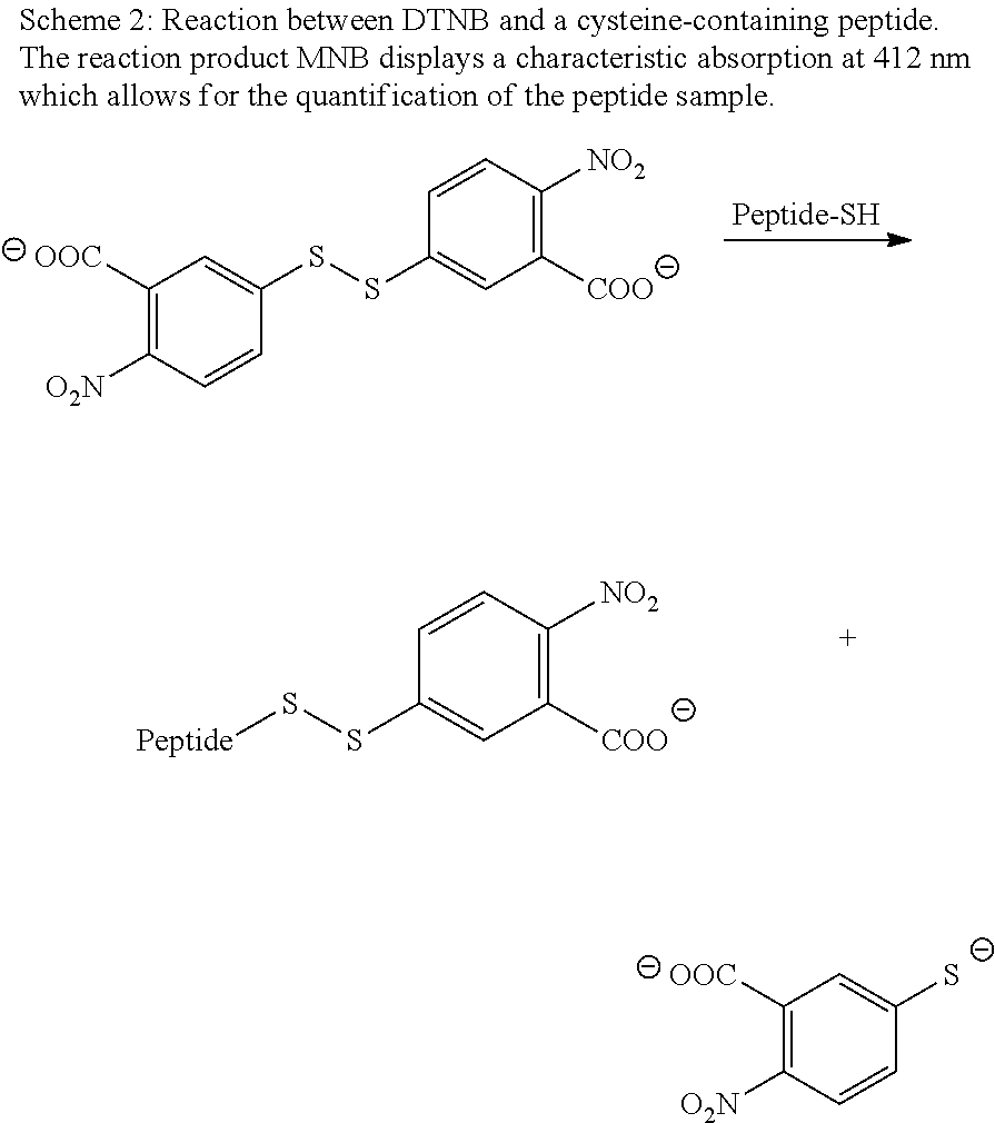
C1([OOC])=C([O2N])C=CC(SSC2=CC([COO])=C([NO2])C=C2)=C1.[Peptide]SSC1=CC([COO])=C([NO2])C=C1.C1([OOC])=C([O2N])C=CC([S-])=C1
